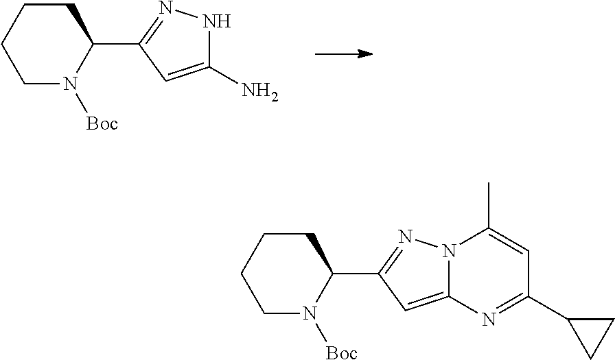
C1CCCN([Boc])C1C1=NNC(N)=C1.C1CCCN([Boc])C1C1=NN2C(=C1)N=C(C1CC1)C=C2C
